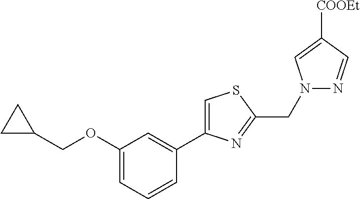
C1(OCC2CC2)=CC=CC(C2=CSC(CN3N=CC([COOEt])=C3)=N2)=C1
